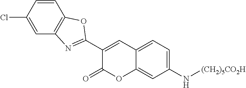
C1=C(Cl)C=CC2=C1N=C(C1=CC3=CC=C(N[(CH2)5CO2H])C=C3OC1=O)O2
